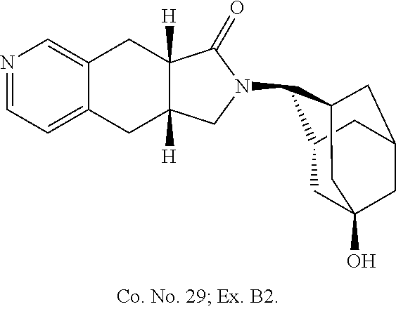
C12=CN=CC=C1CC1([H])C([H])(C2)C(=O)N(C2C3CC4(O)CC(CC2C4)C3)C1
